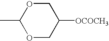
CC1OCC([OCOCH3])CO1
